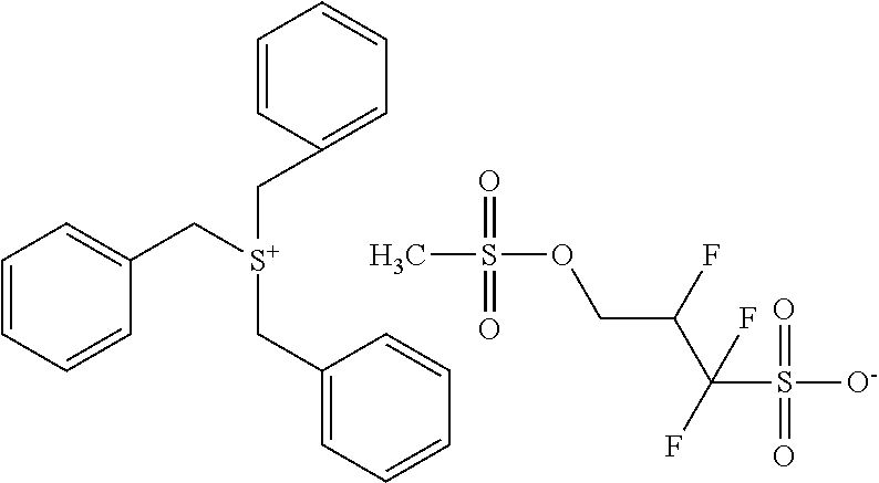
O(CC(C(S([O-])(=O)=O)(F)F)F)S(C)(=O)=O.C1=CC=CC(C[S+](CC2=CC=CC=C2)CC2=CC=CC=C2)=C1
